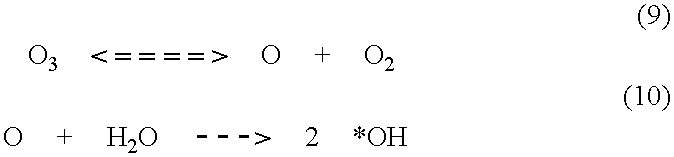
C[>]
